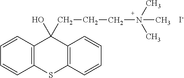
C12=C(C=CC=C1)C(O)(CCCN(C)(C)C)C1=C(S2)C=CC=C1.[I-]
